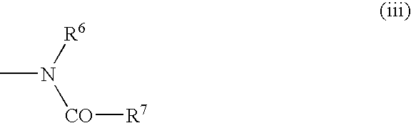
CN([R6])[CO][R7]
